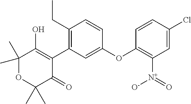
C1(C)(C)OC(C)(C)C(=O)C(C2=C(CC)C=CC(OC3=C([N+](=O)[O-])C=C(Cl)C=C3)=C2)=C1O
